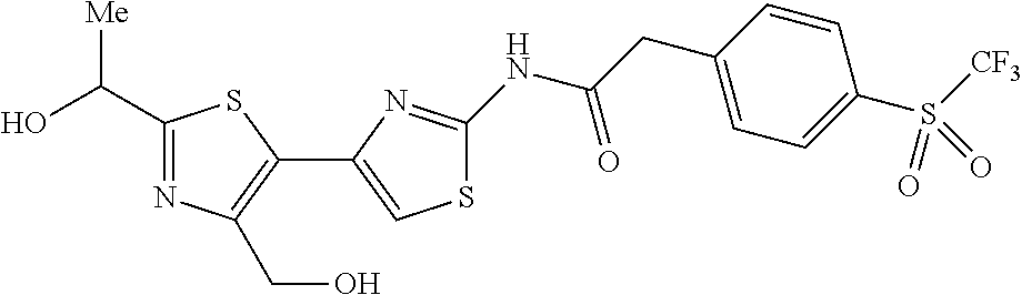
C1(C(O)[Me])=NC(CO)=C(C2=CSC(NC(CC3=CC=C(S(=O)([CF3])=O)C=C3)=O)=N2)S1
